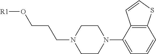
[R1]OCCCN1CCN(C2=CC=CC3=C2C=CS3)CC1
